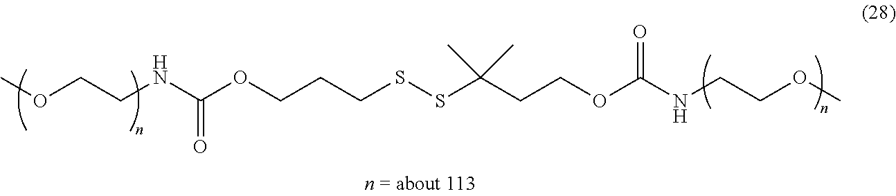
COCCNC(OCCCSSC(CCOC(NCCOC)=O)(C)C)=O
